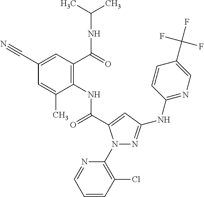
N1(C2=C(Cl)C=CC=N2)N=C(NC2=NC=C(C(F)(F)F)C=C2)C=C1C(=O)NC1=C(C(NC(C)C)=O)C=C(C#N)C=C1C
